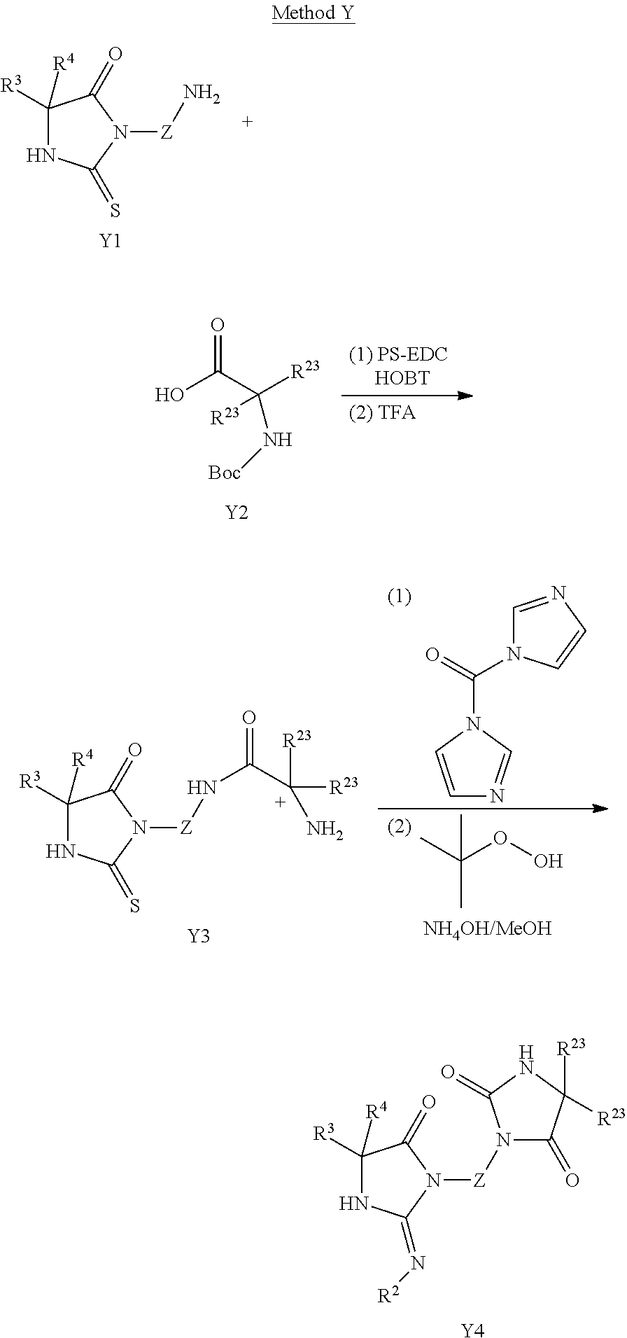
C1([R3])([R4])NC(=S)N([Z]N)C1=O.[Y1].OC(C([R23])(N[Boc])[R23])=O.[Y2].C1([R3])([R4])NC(=S)N([Z]NC([C+]([R23])([R23])N)=O)C1=O.[Y3].C1=CN(C(=O)N2C=NC=C2)C=N1.CC(OO)(C)C.C1([R3])([R4])NC(=N[R2])N([Z]N2C(=O)C([R23])([R23])NC2=O)C1=O.[Y4]
